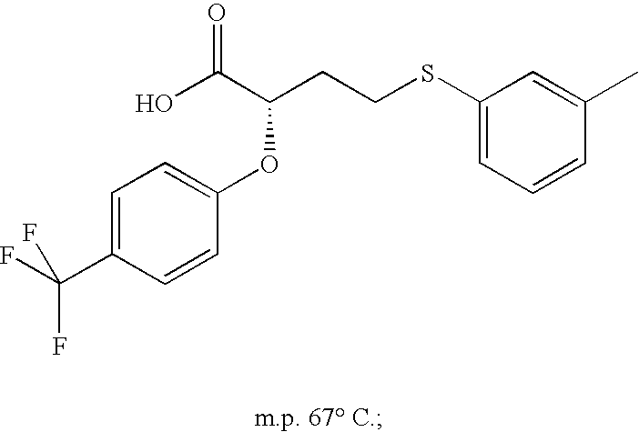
C1=C(C(F)(F)F)C=CC(OC(CCSC2=CC=CC(C)=C2)C(=O)O)=C1
